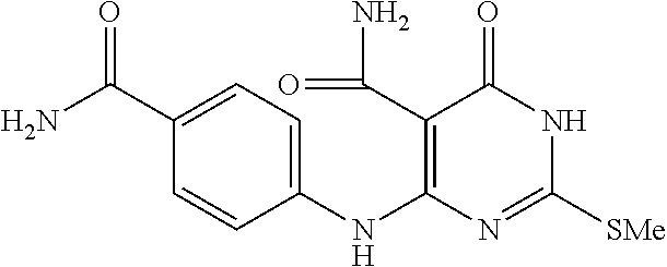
C1(C(N)=O)=CC=C(NC2=C(C(=O)N)C(=O)NC([SMe])=N2)C=C1
